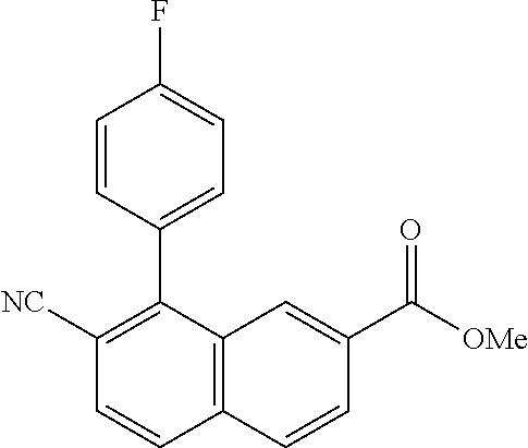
C1([NC])=C(C2=CC=C(F)C=C2)C2=C(C=C1)C=CC(C([OMe])=O)=C2
